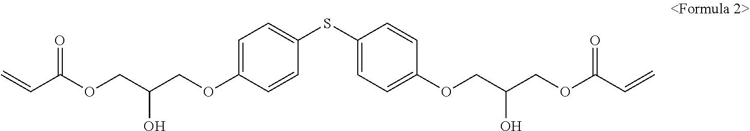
C=CC(OCC(COC1=CC=C(SC2=CC=C(OCC(COC(C=C)=O)O)C=C2)C=C1)O)=O
